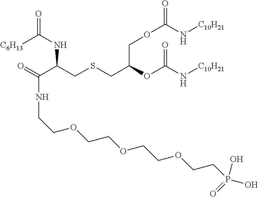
O=C(C(CSCC(OC(N[C10H21])=O)COC(N[C10H21])=O)NC(=O)[C6H13])NCCOCCOCCOCCP(O)(O)=O
